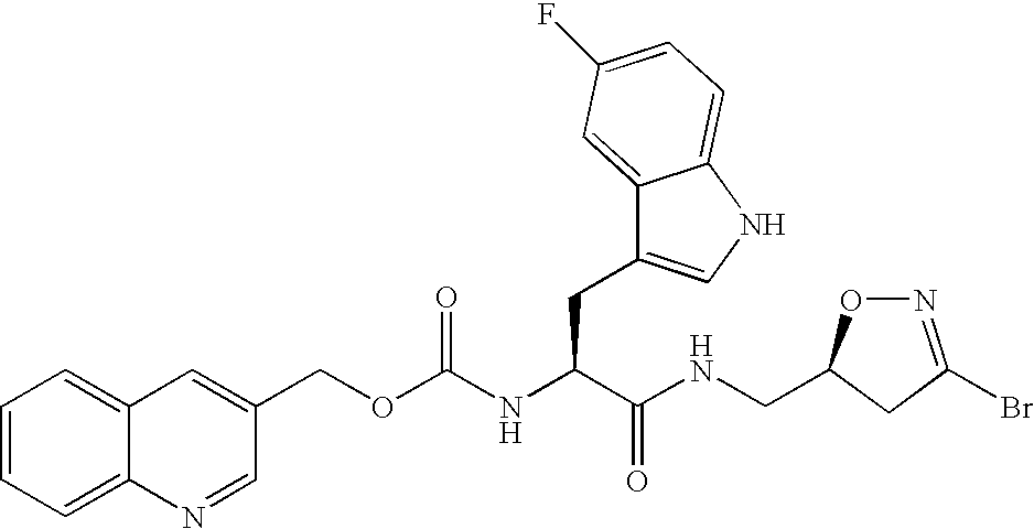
C12=CC=CC=C1N=CC(COC(NC(C(NCC1ON=C(Br)C1)=O)CC1=CNC3=CC=C(F)C=C13)=O)=C2
